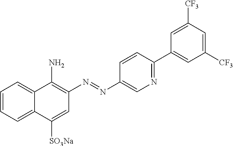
C1=CC=C2C(=C1)C(N)=C(N=NC1=CN=C(C3=CC([CF3])=CC([CF3])=C3)C=C1)C=C2[SO3Na]
